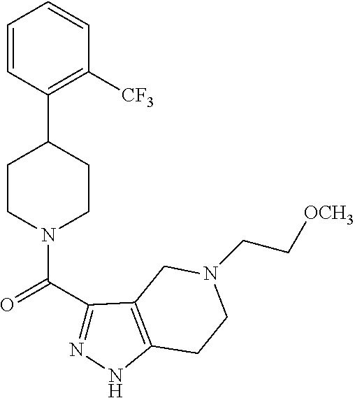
C1=CC(C2CCN(C(C3=NNC4=C3CN(CC[OCH3])CC4)=O)CC2)=C([CF3])C=C1
